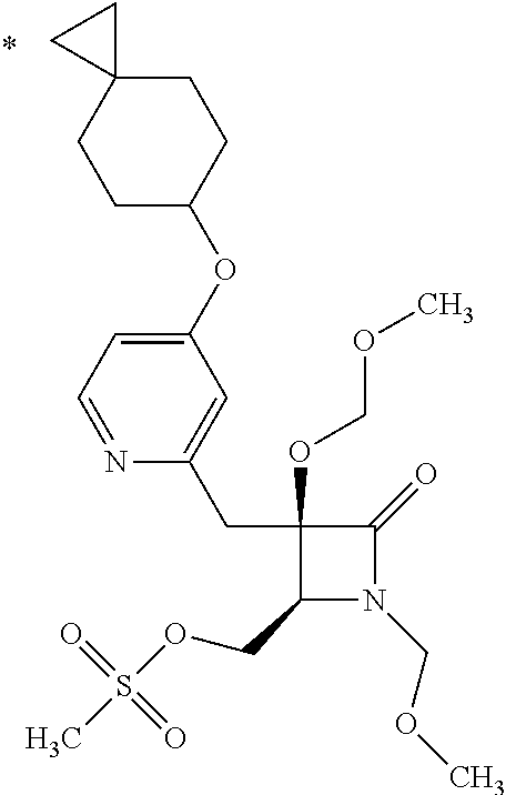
C1(CC2=CC(OC3CCC4(CC3)CC4)=CC=N2)(OCOC)C(COS(C)(=O)=O)N(COC)C1=O
